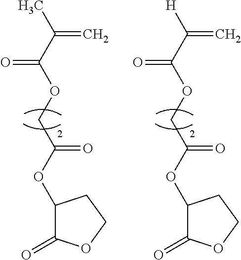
C1(OC(COC(C(C)=C)=O)=O)C(=O)OCC1.C1(OC(COC(C([H])=C)=O)=O)C(=O)OCC1
